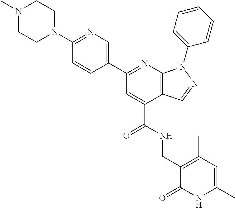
C12=C(N=C(C3=CN=C(N4CCN(C)CC4)C=C3)C=C1C(=O)NCC1=C(C)C=C(C)NC1=O)N(C1=CC=CC=C1)N=C2
